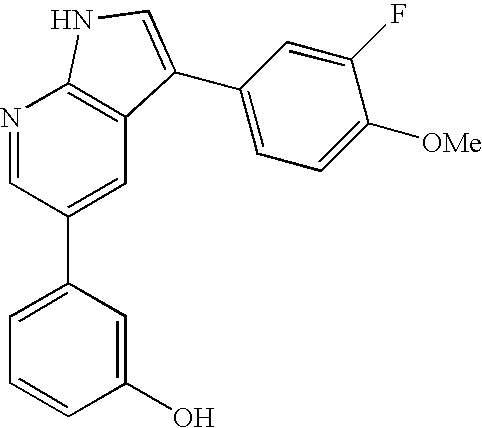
N1=CC(C2=CC=CC(O)=C2)=CC2=C1NC=C2C1=CC=C([OMe])C(F)=C1
